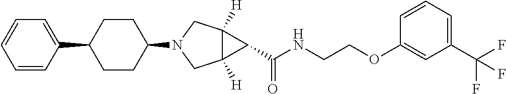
C12([H])C([H])(CN(C3CCC(C4=CC=CC=C4)CC3)C1)C2C(NCCOC1=CC(C(F)(F)F)=CC=C1)=O
